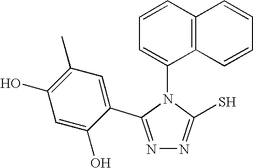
N1=C(C2=CC(C)=C(O)C=C2O)N(C2=CC=CC3=C2C=CC=C3)C(S)=N1
